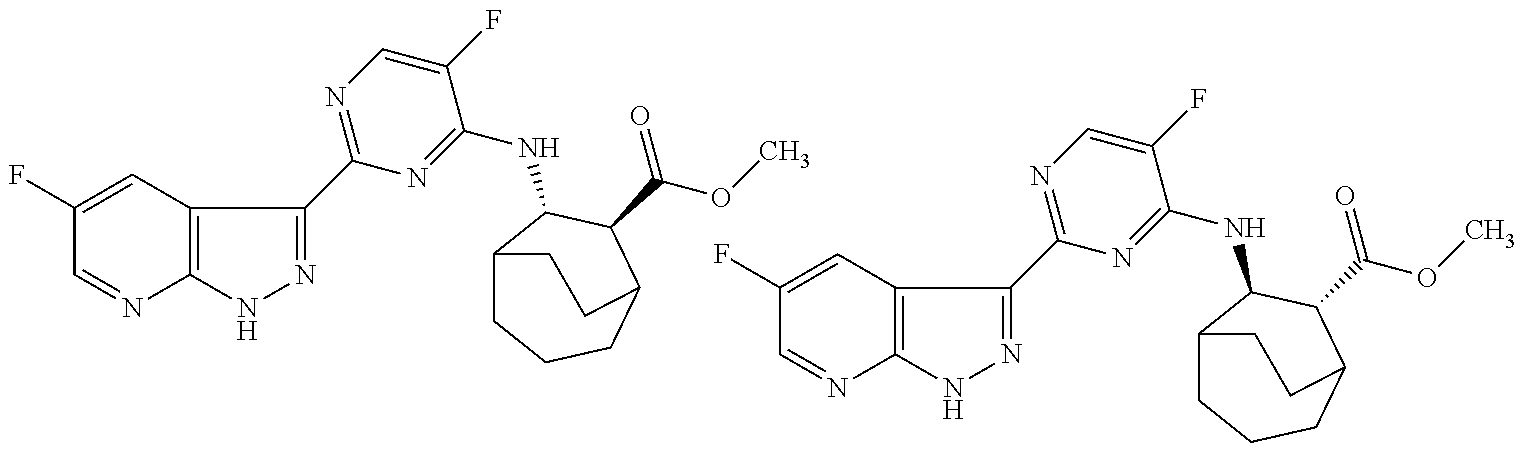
C1(F)=CC2=C(N=C1)NN=C2C1=NC=C(F)C(NC2C3CCCC(C2C(=O)OC)CC3)=N1.C1(F)=CC2=C(N=C1)NN=C2C1=NC=C(F)C(NC2C3CCCC(C2C(=O)OC)CC3)=N1
